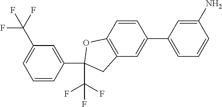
C1=CC2=C(C=C1C1=CC=CC(N)=C1)CC(C(F)(F)F)(C1=CC(C(F)(F)F)=CC=C1)O2
